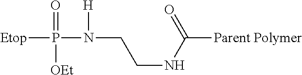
[Etop]P(N([H])CCNC([Parent Polymer])=O)(=O)[OEt]
